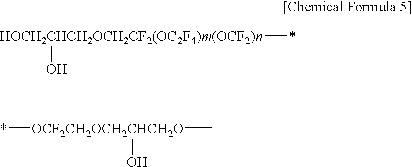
*[HOCH2CHCH2OCH2CF2(OC2F4)m(OCF2)n]O.*[OCF2CH2OCH2CHCH2O](O)C
